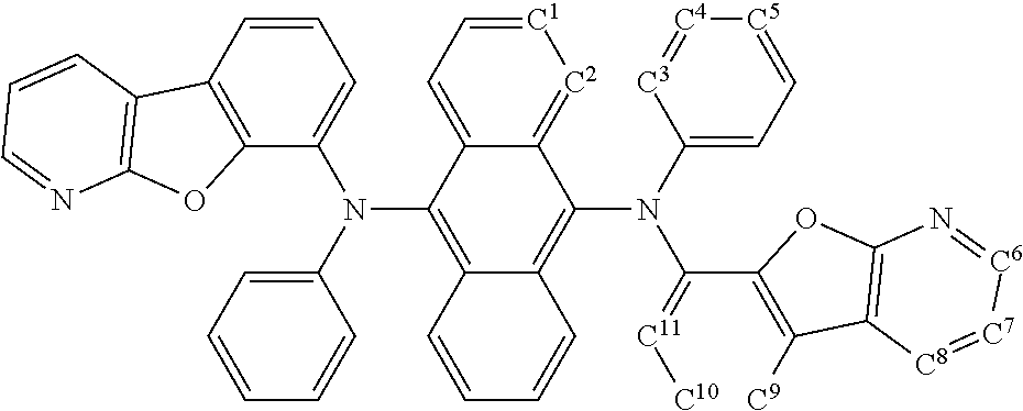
C12=[C2][C1]=CC=C1C(N(C1=CC=CC=C1)C1=CC=CC3=C1OC1=C3C=CC=N1)=C1C(=C2N(C2=CC=[C5][C4]=[C3]2)C(C2=C([C9])C3=C(O2)N=[C6][C7]=[C8]3)=[C11][C10])C=CC=C1
